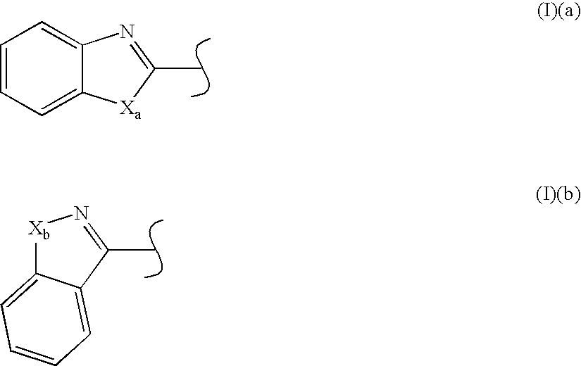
CC1=NC2=CC=CC=C2[Xa]1.[Xb]1C2=CC=CC=C2C(C)=N1
